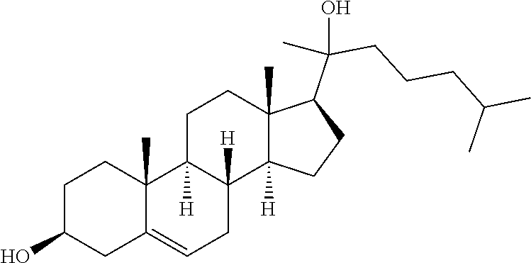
C1C2=CCC3([H])C([H])(C2(C)CCC1O)CCC1(C)C(C(CCCC(C)C)(C)O)CCC13[H]
